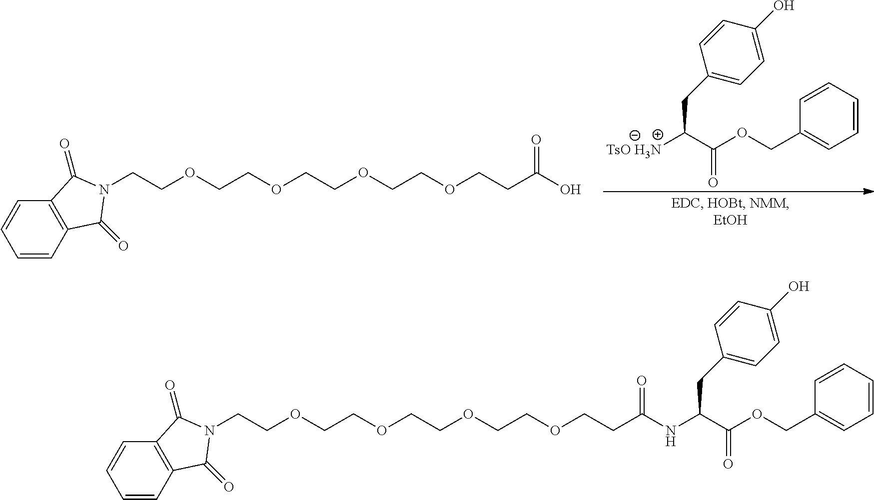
C1=CC=CC=C1COC(C([TsO H3N])CC1=CC=C(O)C=C1)=O.C1=CC2=C(C=C1)C(=O)N(CCOCCOCCOCCOCCC(O)=O)C2=O.C1=CC2=C(C=C1)C(=O)N(CCOCCOCCOCCOCCC(NC(C(OCC1=CC=CC=C1)=O)CC1=CC=C(O)C=C1)=O)C2=O
